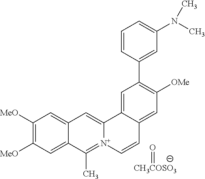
C1([MeO])=C([MeO])C=C2C(=C1)C=C1[N+](=C2C)C=CC2=CC([OMe])=C(C3=CC(N(C)C)=CC=C3)C=C12.[CH3COSO3]=O
